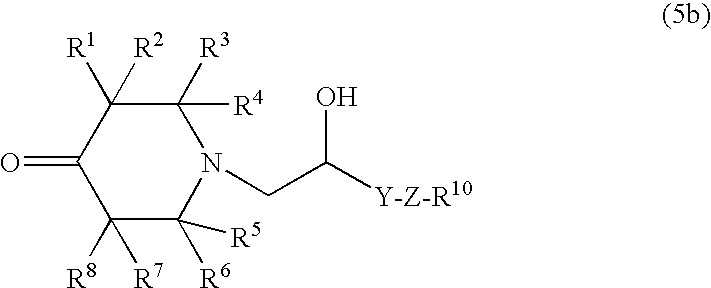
C1([R3])([R4])C([R1])([R2])C(=O)C([R8])([R7])C([R6])([R5])N1CC([Y-Z-R10])O
